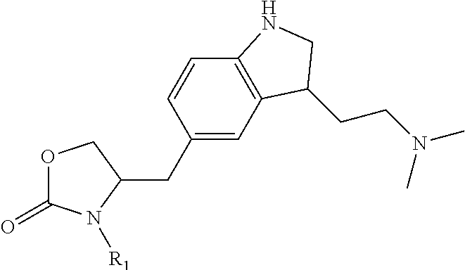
O1C(=O)N([R1])C(CC2=CC3=C(C=C2)NCC3CCN(C)C)C1
